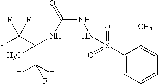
C(C(F)(F)F)(NC(NNS(C1=CC=CC=C1C)(=O)=O)=O)(C)C(F)(F)F
